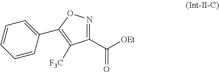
C1(C([OEt])=O)=NOC(C2=CC=CC=C2)=C1[F3C]
